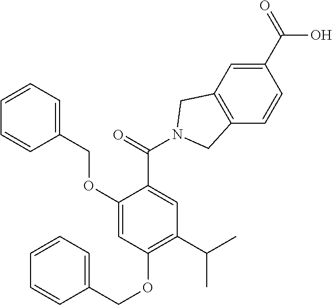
C1(OCC2=CC=CC=C2)=CC(OCC2=CC=CC=C2)=C(C(C)C)C=C1C(=O)N1CC2=C(C=CC(C(=O)O)=C2)C1
